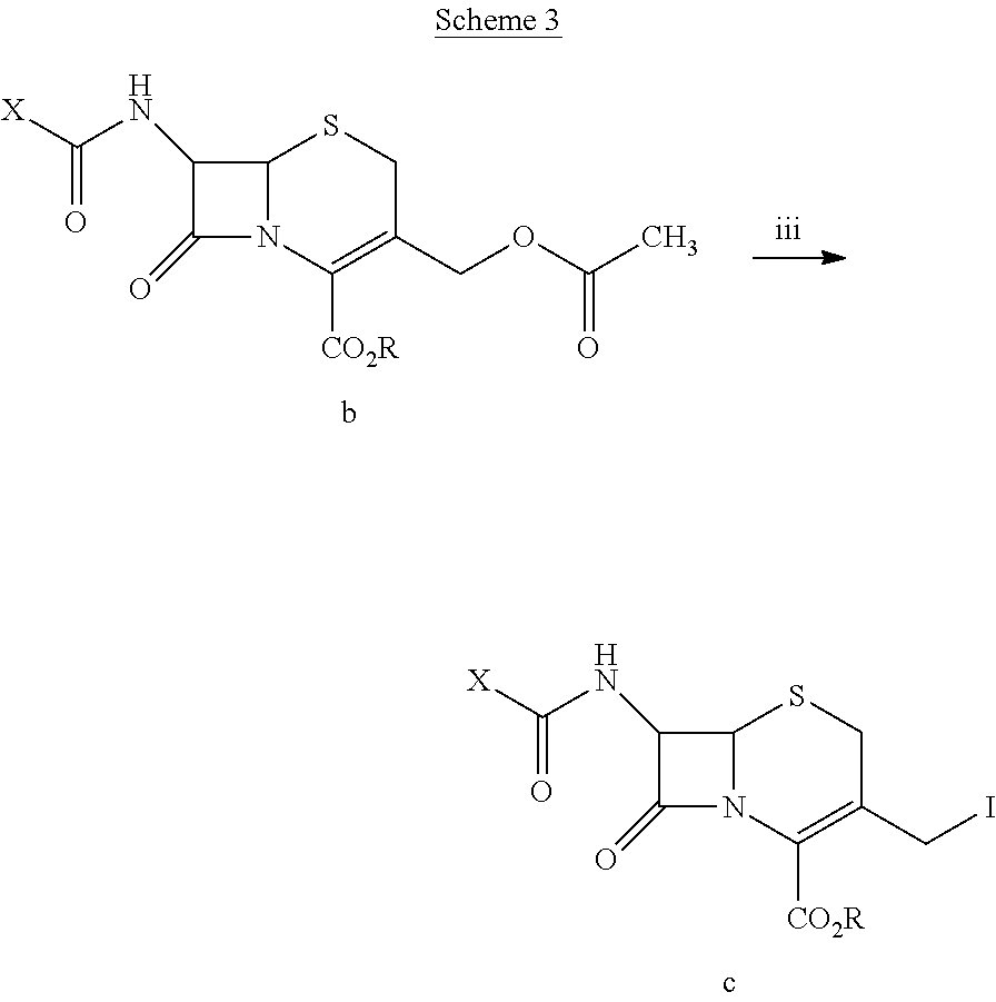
C12N(C([CO2R])=C(CI)CS1)C(=O)C2NC([X])=O.C12N(C([CO2R])=C(COC(C)=O)CS1)C(=O)C2NC([X])=O
